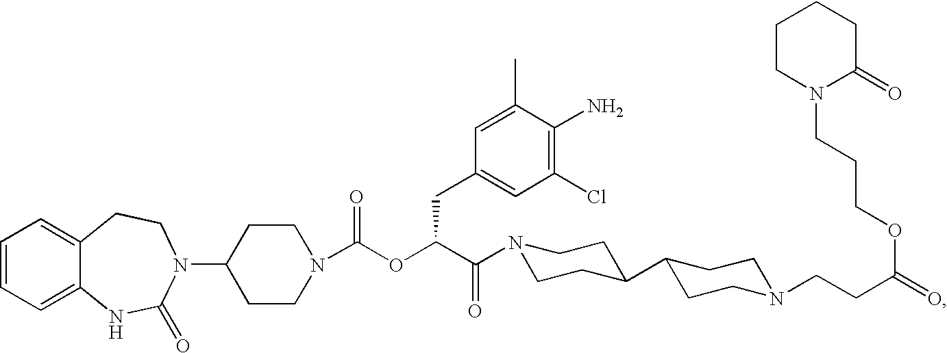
C1=CC=C2C(=C1)CCN(C1CCN(C(OC(C(=O)N3CCC(C4CCN(CCC(=O)OCCCN5C(=O)CCCC5)CC4)CC3)CC3=CC(Cl)=C(N)C(C)=C3)=O)CC1)C(=O)N2
